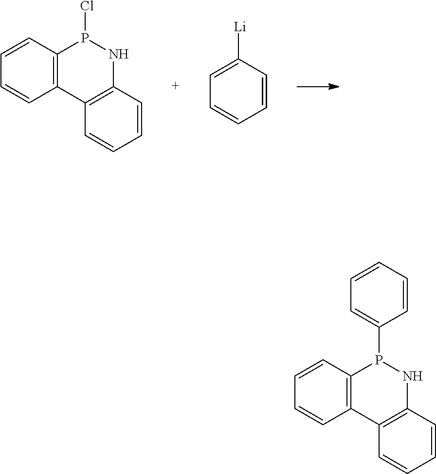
C1=CC2=C(C=C1)C1=C(C=CC=C1)NP2C1=CC=CC=C1.C1=CC2=C(C=C1)C1=C(C=CC=C1)NP2Cl.C1=CC([Li])=CC=C1
